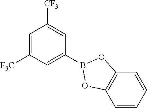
C1=C([F3C])C=C(B2OC3=C(C=CC=C3)O2)C=C1[CF3]
